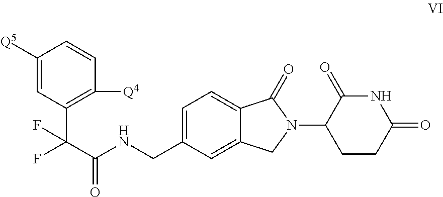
C1=C(CNC(C(F)(C2=C([Q4])C=CC([Q5])=C2)F)=O)C=C2C(=C1)C(=O)N(C1CCC(=O)NC1=O)C2
